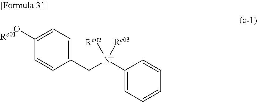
C1(O)=CC=C(C[N+](C2=CC=CC=C2)([Rc02])[Rc03])C=C1
